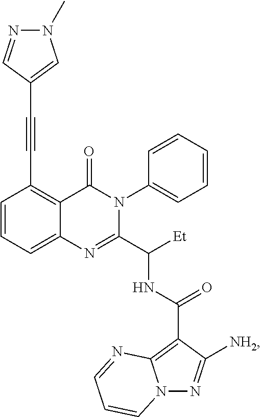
C12=CC=CC(C#CC3=CN(C)N=C3)=C1C(=O)N(C1=CC=CC=C1)C(C([Et])NC(C1=C3N(N=C1[NH2])C=CC=N3)=O)=N2
